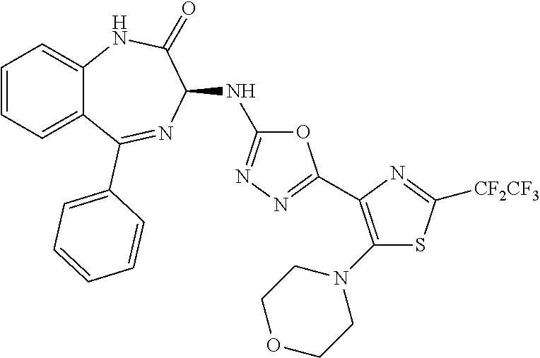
C1(NC2=NN=C(C3=C(N4CCOCC4)SC([CF2CF3])=N3)O2)C(=O)NC2=CC=CC=C2C(C2=CC=CC=C2)=N1
